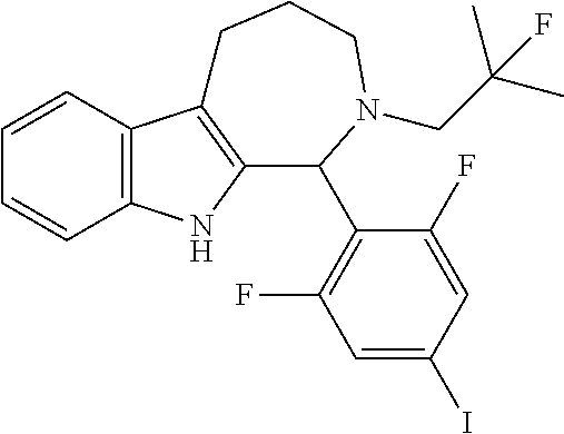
C12=C(C=CC=C1)C1=C(N2)C(C2=C(F)C=C(I)C=C2F)N(CC(C)(C)F)CCC1
